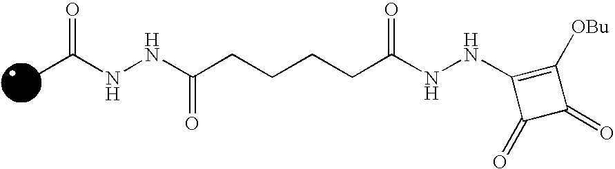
O=C(NNC(CCCCC(NNC1=C([OBu])C(=O)C1=O)=O)=O)C
